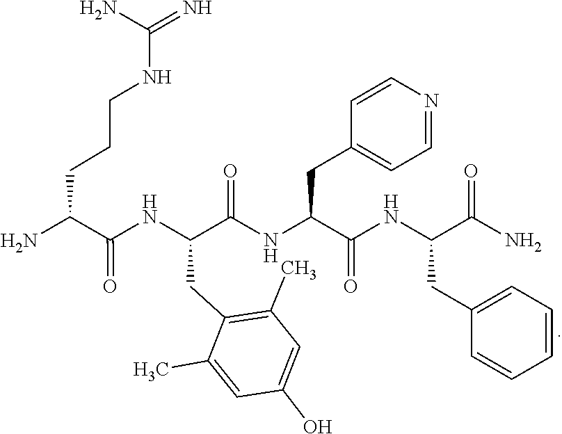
C(C(=O)NC(CC1=CC=CC=C1)C(=O)N)(NC(C(CC1=C(C)C=C(O)C=C1C)NC(C(CCCNC(N)=N)N)=O)=O)CC1=CC=NC=C1
